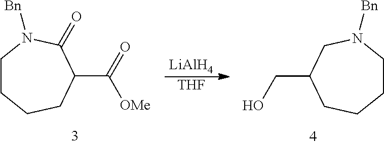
C1CCCC(C([OMe])=O)C(=O)N1[Bn].[LiAlH4].[THF].C1CN([Bn])CC(CO)CC1
